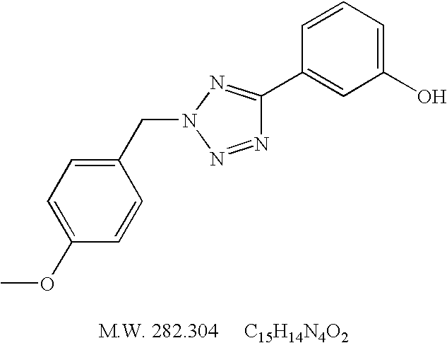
N1=NN(CC2=CC=C(OC)C=C2)N=C1C1=CC(O)=CC=C1
